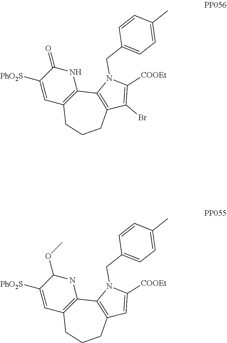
C1([PhO2S])=CC2=C(NC1=O)C1=C(CCC2)C(Br)=C([COOEt])N1CC1=CC=C(C)C=C1.C1([PhO2S])=CC2=C(NC1OC)C1=C(CCC2)C=C([COOEt])N1CC1=CC=C(C)C=C1
